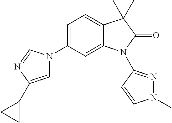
C1=C(N2C=C(C3CC3)N=C2)C=C2C(=C1)C(C)(C)C(=O)N2C1=NN(C)C=C1
